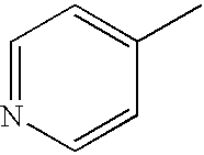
C1=NC=CC(C)=C1
